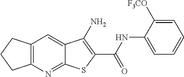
C12=C(N=C3C(=C1)C(N)=C(C(NC1=CC=CC=C1[F3CO])=O)S3)CCC2
